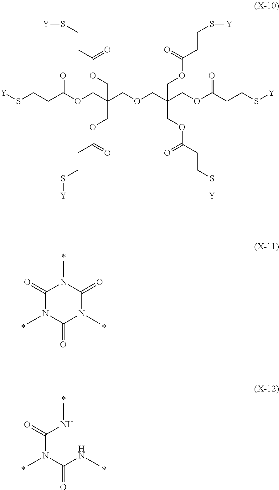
C1(=O)N(C)C(=O)N(C)C(=O)N1C.C(N(C(NC)=O)C)(NC)=O.O(CC(COC(CCS[Y])=O)(COC(CCS[Y])=O)COC(CCS[Y])=O)CC(COC(CCS[Y])=O)(COC(CCS[Y])=O)COC(CCS[Y])=O
